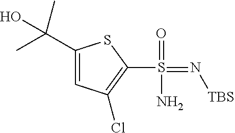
C1(C(O)(C)C)=CC(Cl)=C(S(=N[TBS])(=O)N)S1
